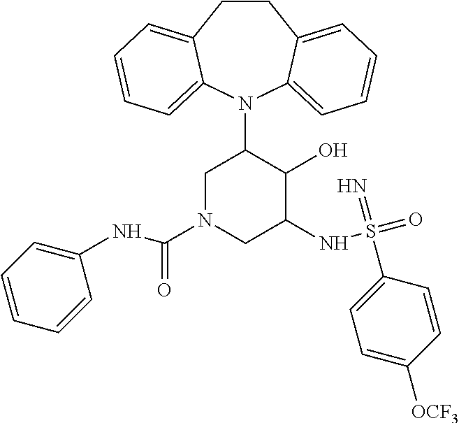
C12=CC=CC=C1N(C1CN(C(=O)NC3=CC=CC=C3)CC(NS(=O)(=N)C3=CC=C([OCF3])C=C3)C1O)C1=CC=CC=C1CC2
